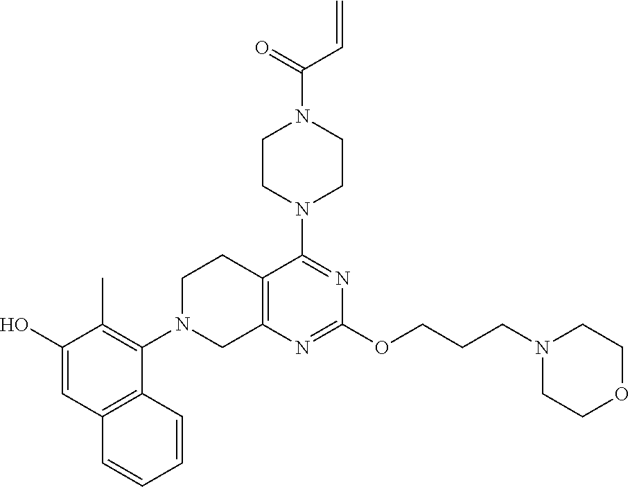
C12=C(N=C(OCCCN3CCOCC3)N=C1N1CCN(C(C=C)=O)CC1)CN(C1=C(C)C(O)=CC3=C1C=CC=C3)CC2
